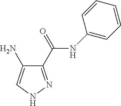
C1(C(=O)NC2=CC=CC=C2)=NNC=C1N
